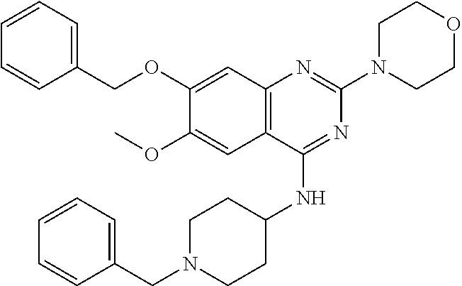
C12=C(C(NC3CCN(CC4=CC=CC=C4)CC3)=NC(N3CCOCC3)=N1)C=C(OC)C(OCC1=CC=CC=C1)=C2
